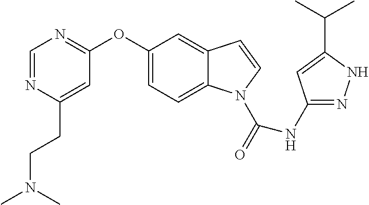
C1(OC2=NC=NC(CCN(C)C)=C2)=CC=C2C(=C1)C=CN2C(=O)NC1=NNC(C(C)C)=C1
